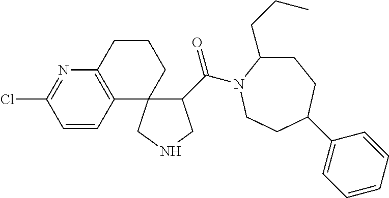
C(=O)(C1C2(C3=C(N=C(Cl)C=C3)CCC2)CNC1)N1C(CCC)CCC(C2=CC=CC=C2)CC1
